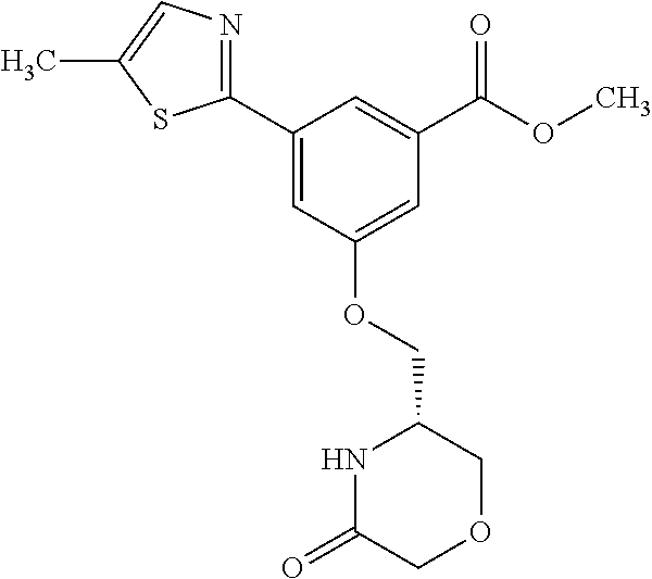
C1(C2=CC(OCC3NC(=O)COC3)=CC(C(=O)OC)=C2)=NC=C(C)S1
